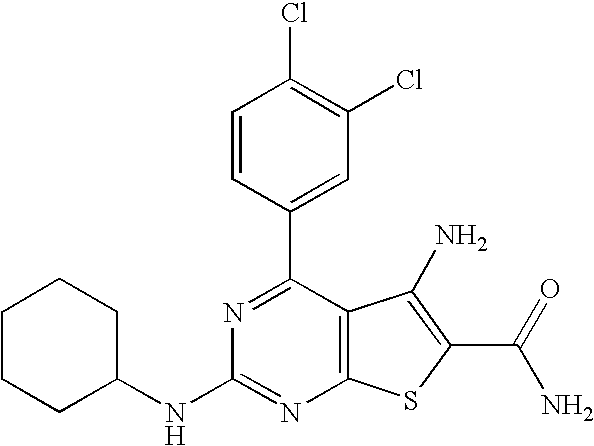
N1=C(C2=CC(Cl)=C(Cl)C=C2)C2=C(N=C1NC1CCCCC1)SC(C(N)=O)=C2N
